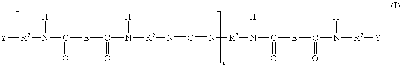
[Y][R2]N([H])C(=O)[E]C(=O)N([H])[R2]N=C=N[R2]N([H])C(=O)[E]C(=O)N([H])[R2][Y]
